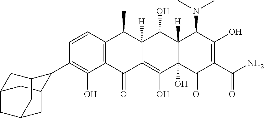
C1=CC2=C(C(O)=C1C1C3CC4CC(CC1C4)C3)C(=O)C1=C(O)C3(O)C([H])(C(O)C1([H])C2C)C(N(C)C)C(O)=C(C(N)=O)C3=O
